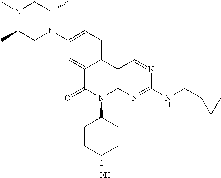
C1(N2C(C)CN(C)C(C)C2)=CC=C2C(=C1)C(=O)N(C1CCC(O)CC1)C1=C2C=NC(NCC2CC2)=N1
